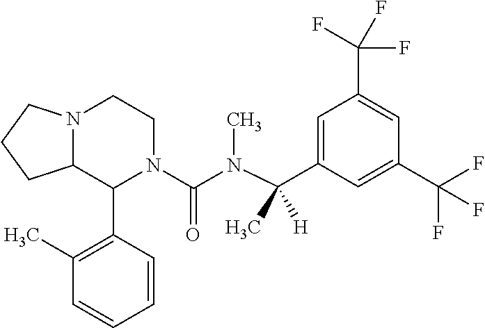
N12C(C(C3=C(C)C=CC=C3)N(C(N(C)C(C3=CC(C(F)(F)F)=CC(C(F)(F)F)=C3)(C)[H])=O)CC1)CCC2
